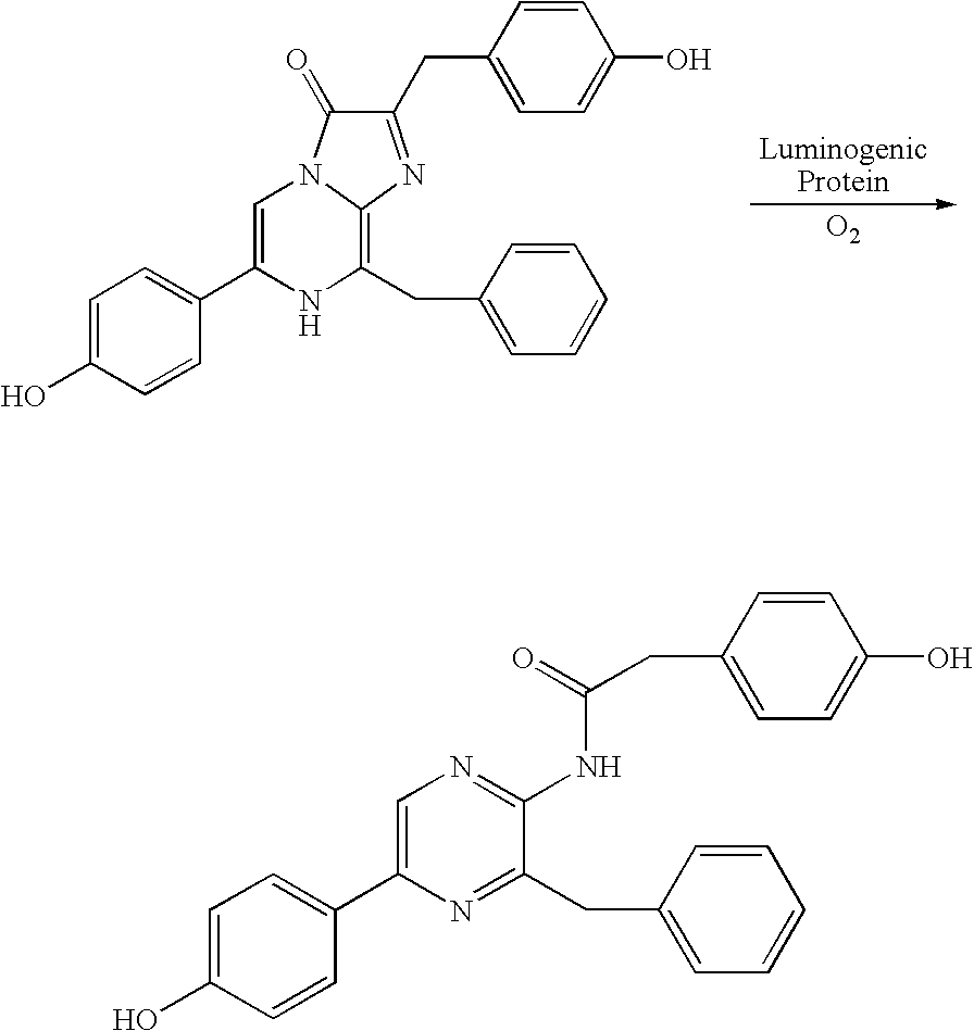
[O2].C1(CC2=CC=C(O)C=C2)=NC2=C(CC3=CC=CC=C3)NC(C3=CC=C(O)C=C3)=CN2C1=O.C1=C(C2=CC=C(O)C=C2)N=C(CC2=CC=CC=C2)C(NC(=O)CC2=CC=C(O)C=C2)=N1
